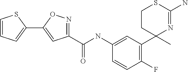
C1(C(NC2=CC(C3(C)N=C(N)SCC3)=C(F)C=C2)=O)=NOC(C2=CC=CS2)=C1
